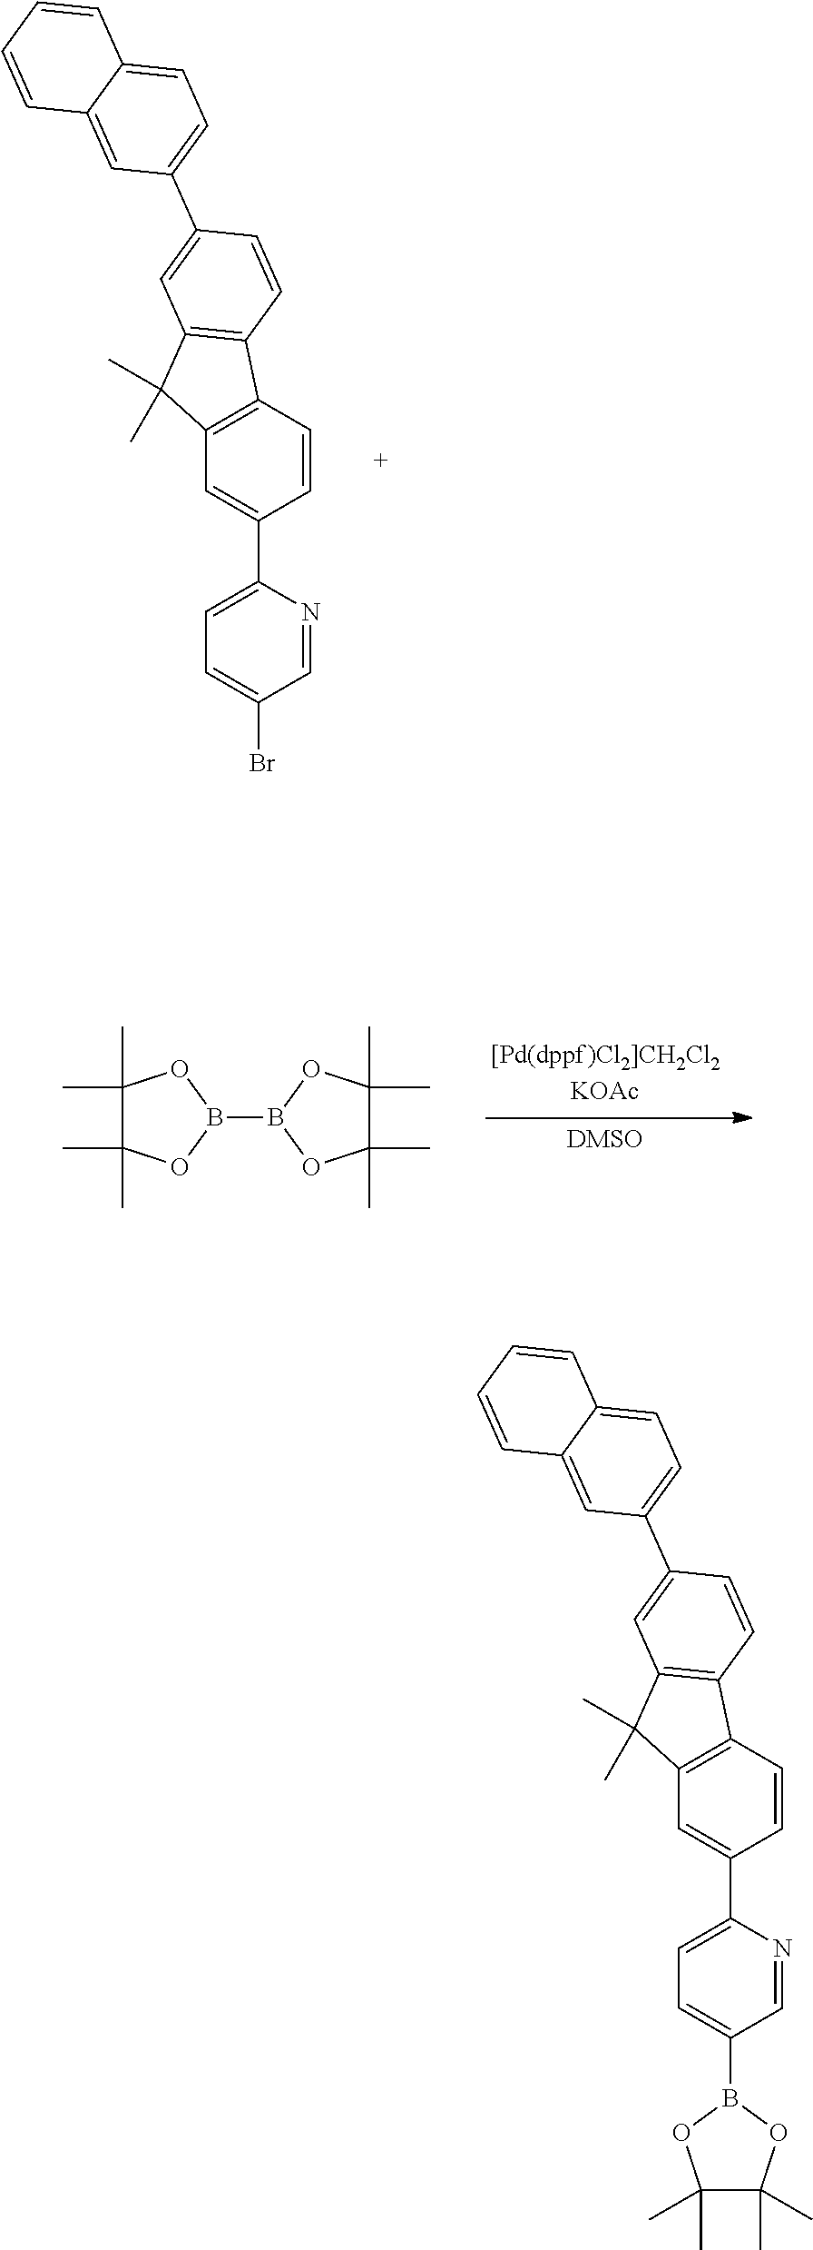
C12=C(C=CC(C3=CC=C(Br)C=N3)=C1)C1=C(C2(C)C)C=C(C2=CC=C3C(=C2)C=CC=C3)C=C1.B1(B2OC(C)(C)C(C)(C)O2)OC(C)(C)C(C)(C)O1.C12=C(C=CC(C3=CC=C(B4OC(C)(C)C(C)(C)O4)C=N3)=C1)C1=C(C2(C)C)C=C(C2=CC=C3C(=C2)C=CC=C3)C=C1
